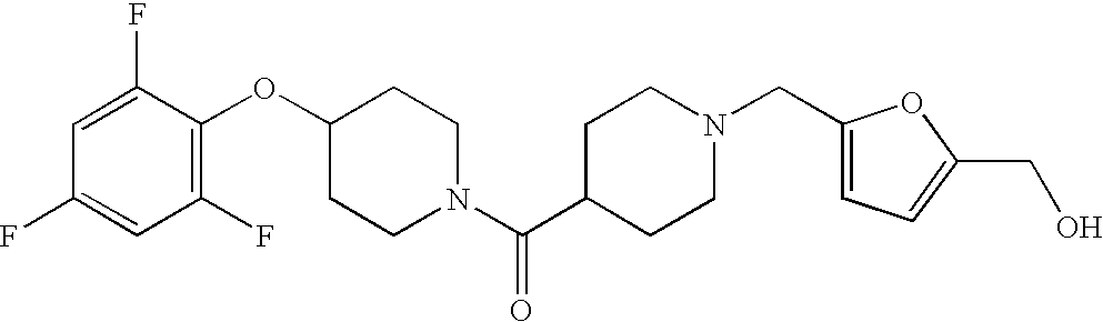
C1(OC2=C(F)C=C(F)C=C2F)CCN(C(C2CCN(CC3=CC=C(CO)O3)CC2)=O)CC1
